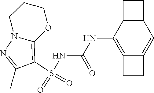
S(NC(NC1=C2C(=CC3=C1CC3)CC2)=O)(C1=C2N(N=C1C)CCCO2)(=O)=O
